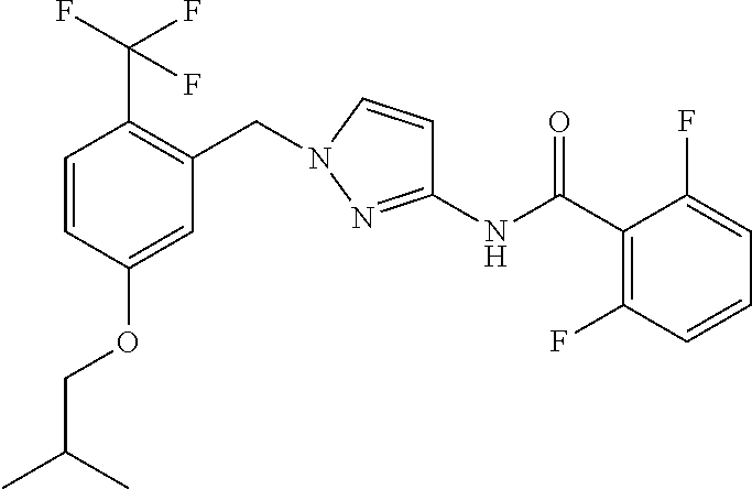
C1=CC(OCC(C)C)=CC(CN2C=CC(NC(C3=C(F)C=CC=C3F)=O)=N2)=C1C(F)(F)F
